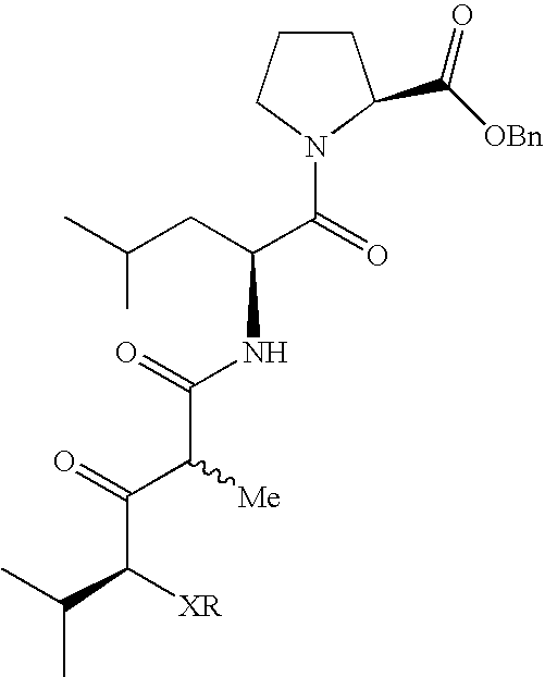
C1CCN(C(=O)C(CC(C)C)NC(C(C(=O)C(C(C)C)[XR])[Me])=O)C1C([OBn])=O
